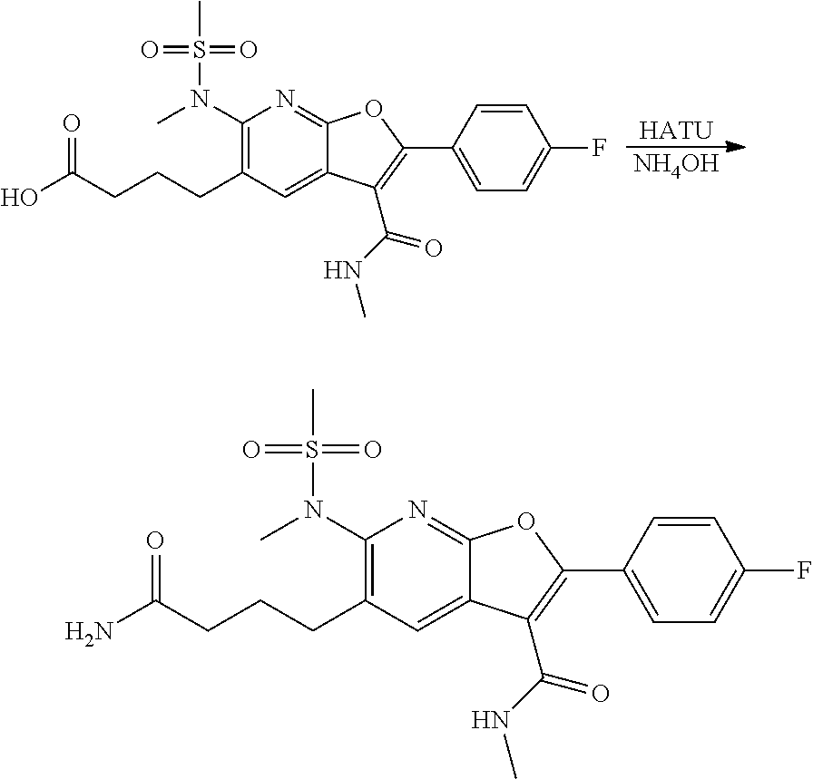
[HATU].[NH4OH].C1(N(C)S(C)(=O)=O)=C(CCCC(O)=O)C=C2C(=N1)OC(C1=CC=C(F)C=C1)=C2C(=O)NC.C1(N(C)S(C)(=O)=O)=C(CCCC(N)=O)C=C2C(=N1)OC(C1=CC=C(F)C=C1)=C2C(=O)NC
